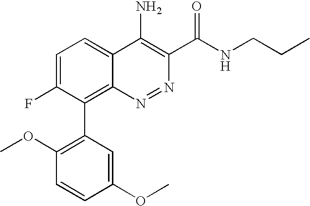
C1(OC)=CC(C2=C3C(=CC=C2F)C(N)=C(C(NCCC)=O)N=N3)=C(OC)C=C1
